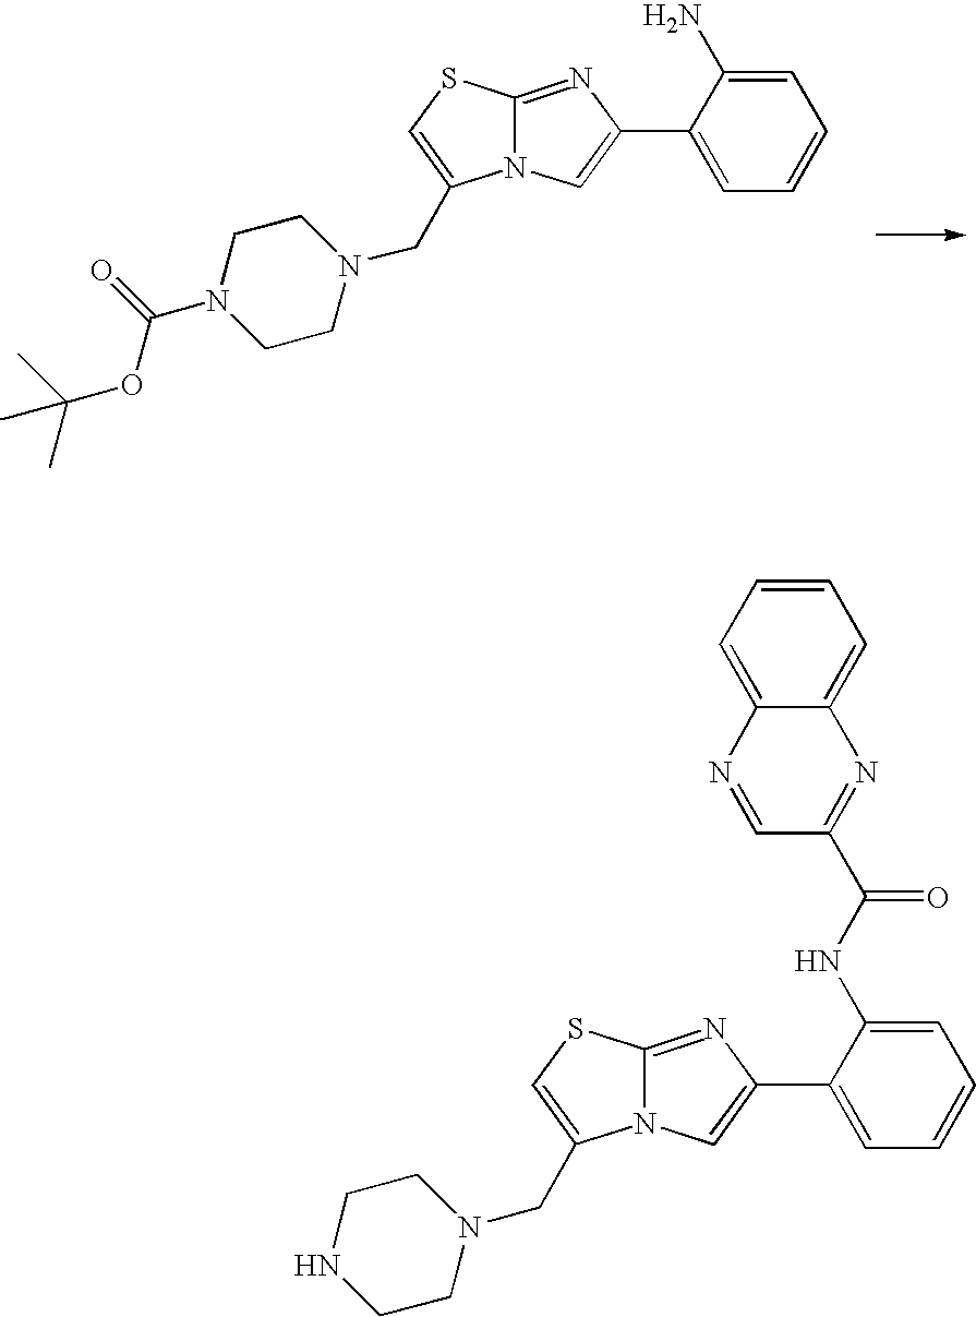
N12C(=NC(C3=CC=CC=C3N)=C1)SC=C2CN1CCN(C(OC(C)(C)C)=O)CC1.N12C(=NC(C3=CC=CC=C3NC(=O)C3=NC4=CC=CC=C4N=C3)=C1)SC=C2CN1CCNCC1
